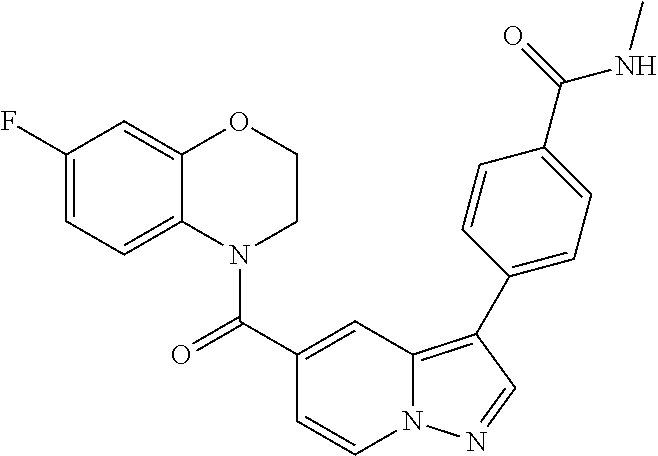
C1=CN2C(=C(C3=CC=C(C(=O)NC)C=C3)C=N2)C=C1C(=O)N1CCOC2=CC(F)=CC=C12
